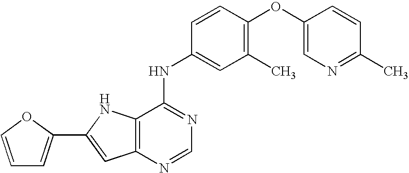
C1=COC(C2=CC3=C(N2)C(NC2=CC(C)=C(OC4=CN=C(C)C=C4)C=C2)=NC=N3)=C1
